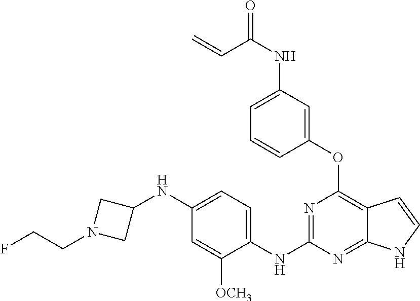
C1=C(NC(C=C)=O)C=C(OC2=C3C(=NC(NC4=CC=C(NC5CN(CCF)C5)C=C4[OCH3])=N2)NC=C3)C=C1
